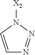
N1([X2])C=CN=N1
